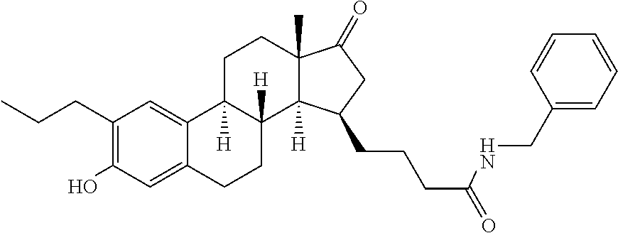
C1(CCC)=C(O)C=C2C(=C1)C1([H])C([H])(CC2)C2([H])C(C)(CC1)C(=O)CC2CCCC(=O)NCC1=CC=CC=C1
